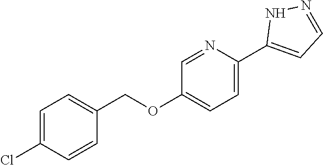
C1=NC(C2=CC=NN2)=CC=C1OCC1=CC=C(Cl)C=C1
